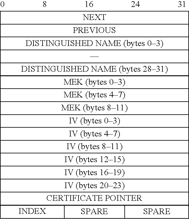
C1C2C3C(C4CC5C1C2C45)C1C3C2C1C1C2C2C1C1C2C2C1C1C2C2C1C1C2C2C1C1C2C2C1C1CCC21
